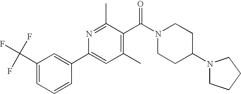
C1(C(F)(F)F)=CC=CC(C2=CC(C)=C(C(N3CCC(N4CCCC4)CC3)=O)C(C)=N2)=C1
